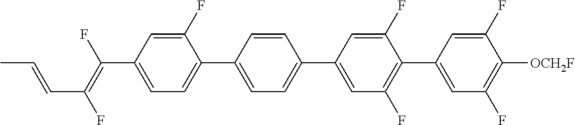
C(C1=CC=C(C2=CC=C(C3=CC(F)=C(C4=CC(F)=C([OCH2F])C(F)=C4)C(F)=C3)C=C2)C(F)=C1)(=C(F)C=CC)F
